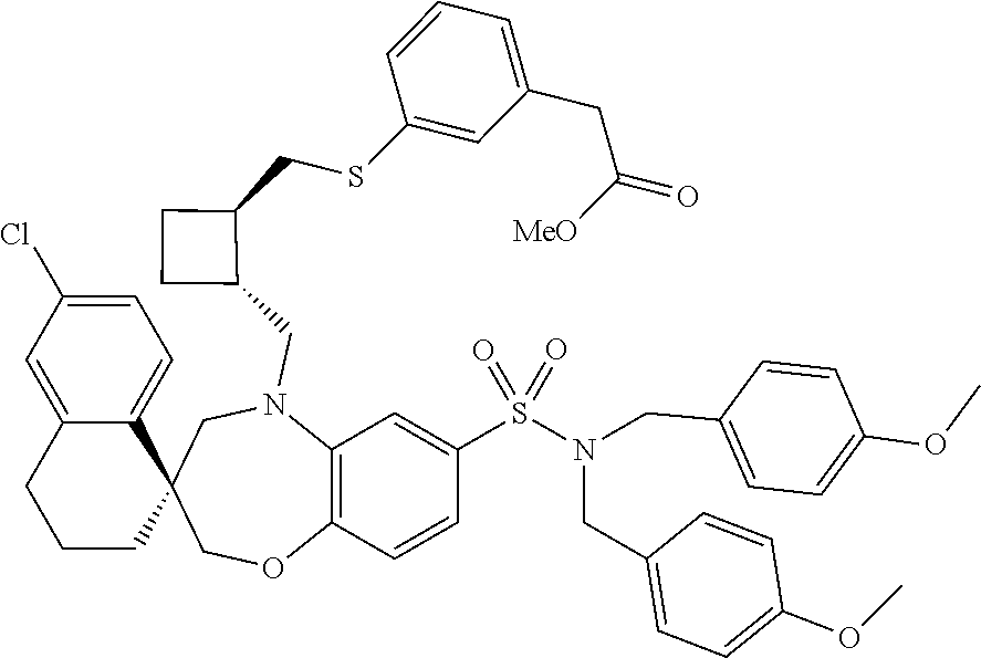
C12=C(C=CC(S(N(CC3=CC=C(OC)C=C3)CC3=CC=C(OC)C=C3)(=O)=O)=C1)OCC1(CN2CC2C(CSC3=CC(CC([MeO])=O)=CC=C3)CC2)C2=CC=C(Cl)C=C2CCC1
